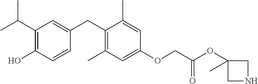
C1(C(C)C)=C(O)C=CC(CC2=C(C)C=C(OCC(OC3(C)CNC3)=O)C=C2C)=C1
